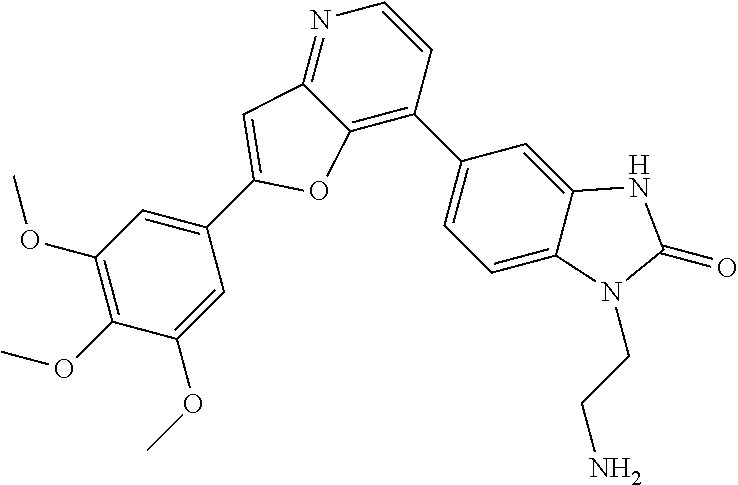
C1(OC)=C(OC)C=C(C2=CC3=NC=CC(C4=CC=C5C(=C4)NC(=O)N5CCN)=C3O2)C=C1OC
